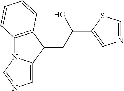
C12=C(C(CC(C3=CN=CS3)O)C3=CN=CN13)C=CC=C2
